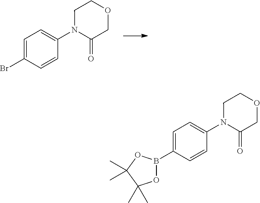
C1=C(Br)C=CC(N2C(=O)COCC2)=C1.C1=C(B2OC(C)(C)C(C)(C)O2)C=CC(N2C(=O)COCC2)=C1
